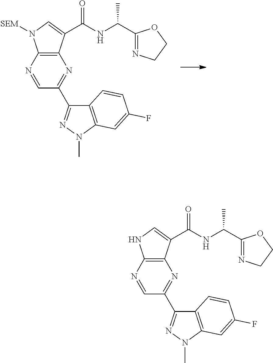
C12=C(C(C(NC(C3=NCCO3)C)=O)=CN1[SEM])N=C(C1=NN(C)C3=C1C=CC(F)=C3)C=N2.C12=C(C(C(NC(C3=NCCO3)C)=O)=CN1)N=C(C1=NN(C)C3=C1C=CC(F)=C3)C=N2
